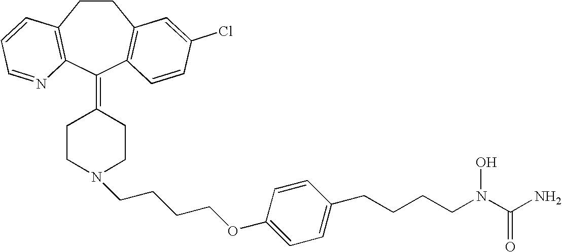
C1CC2=C(C(=C3CCN(CCCCOC4=CC=C(CCCCN(C(N)=O)O)C=C4)CC3)C3=C1C=C(Cl)C=C3)N=CC=C2
